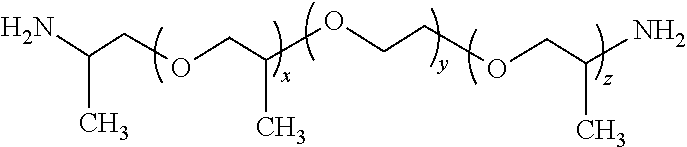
NC(C)COCC(OCCOCC(N)C)C
